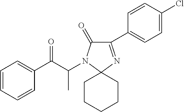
C1=CC=CC(C(C(C)N2C(=O)C(C3=CC=C(Cl)C=C3)=NC23CCCCC3)=O)=C1
